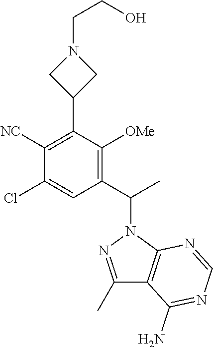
C1(Cl)=CC(C(N2N=C(C)C3=C2N=CN=C3N)C)=C([OMe])C(C2CN(CCO)C2)=C1[NC]
